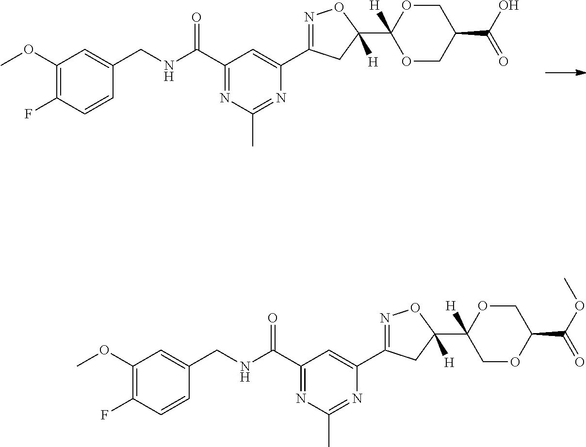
C1(OC)=C(F)C=CC(CNC(C2=NC(C)=NC(C3=NOC(C4([H])COC(C(OC)=O)CO4)([H])C3)=C2)=O)=C1.C1(OC)=C(F)C=CC(CNC(C2=NC(C)=NC(C3=NOC(C4([H])OCC(C(O)=O)CO4)([H])C3)=C2)=O)=C1
